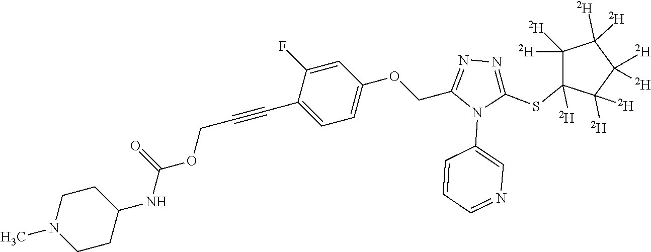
C1=C(F)C(C#CCOC(NC2CCN(C)CC2)=O)=CC=C1OCC1=NN=C(SC2([D])C([D])([D])C([D])([D])C([D])([D])C2([D])[D])N1C1=CN=CC=C1
